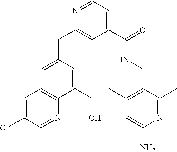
C1=C(Cl)C=NC2=C1C=C(CC1=CC(C(NCC3=C(C)C=C(N)N=C3C)=O)=CC=N1)C=C2CO
